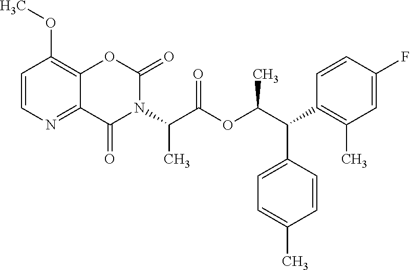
C12=NC=CC(OC)=C1OC(=O)N(C(C(OC(C(C1=C(C)C=C(F)C=C1)C1=CC=C(C)C=C1)C)=O)C)C2=O
